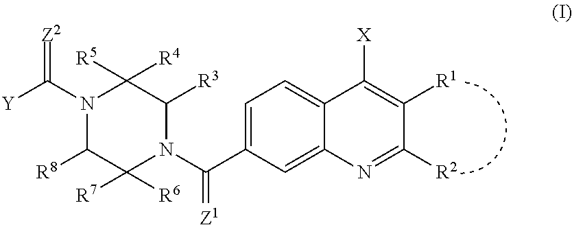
C1=C(C(N2C([R3])C([R4])([R5])N(C([Y])=[Z2])C([R8])C2([R7])[R6])=[Z1])C=C2C(=C1)C([X])=C([R1])C([R2])=N2
